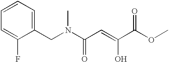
C1=CC=C(F)C(CN(C(C=C(C(OC)=O)O)=O)C)=C1
